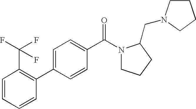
C1=CC=CC(C2=CC=C(C(N3CCCC3CN3CCCC3)=O)C=C2)=C1C(F)(F)F
